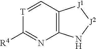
C12=C(C=[T]C([R4])=N1)[J1][J2]N2
